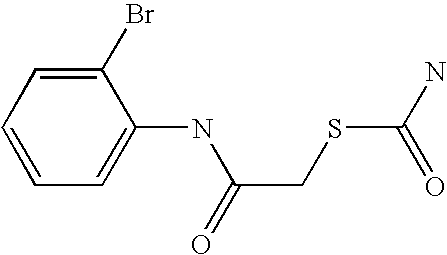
C1=C(NC(CSC(N)=O)=O)C(Br)=CC=C1
